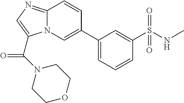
C1(C2=CN3C(=NC=C3C(N3CCOCC3)=O)C=C2)=CC=CC(S(NC)(=O)=O)=C1
